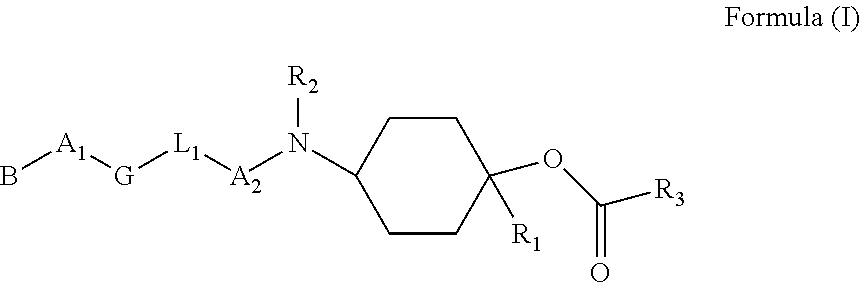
C1CC(N([A2][L1][G][A1]B)[R2])CCC1(OC([R3])=O)[R1]
